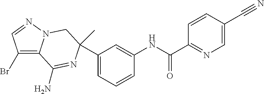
C1(C2(C)N=C(N)C3=C(Br)C=NN3C2)=CC=CC(NC(C2=NC=C(C#N)C=C2)=O)=C1
